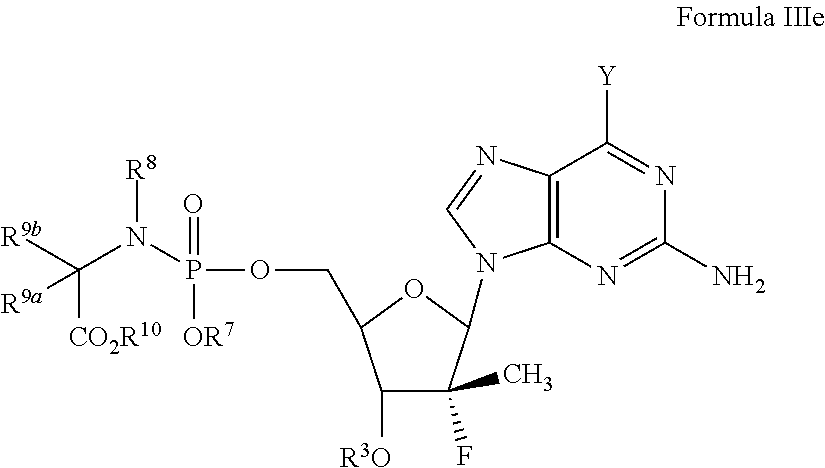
C12=C(N=C(N)N=C1[Y])N(C1C(F)(C)C([R3O])C(COP(=O)([OR7])N(C([R9b])([R9a])[CO2R10])[R8])O1)C=N2
